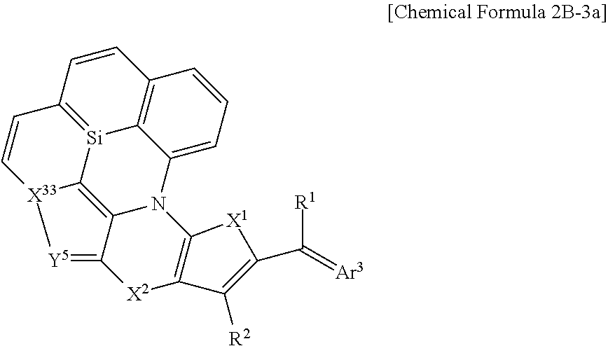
C12=[Y5][X33]3C4=C1N(C1=C([X2]2)C([R2])=C(C([R1])=[Ar3])[X1]1)C1=CC=CC2=C1[Si]4=C(C=C2)C=C3
